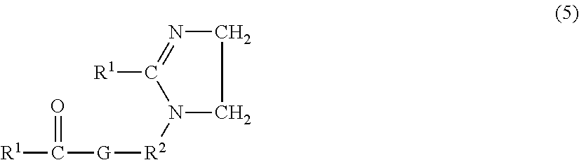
N1([R2][G]C(=O)[R1])CCN=C1[R1]
